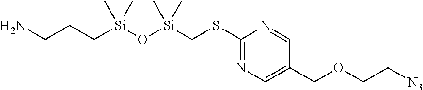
C(C1=CN=C(SC[Si](O[Si](C)(CCCN)C)(C)C)N=C1)OCC[N3]
